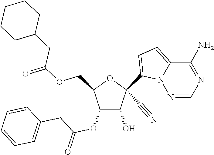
O(CC1C(OC(CC2=CC=CC=C2)=O)C(O)C(C#N)(C2=CC=C3N2N=CN=C3N)O1)C(CC1CCCCC1)=O
